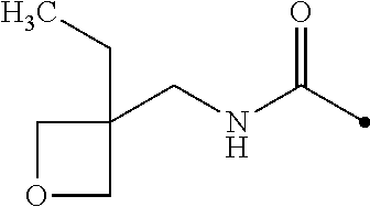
C1(CNC(=O)C)(CC)COC1
